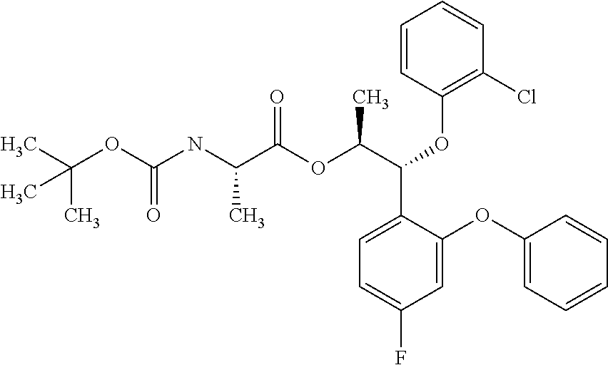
C(OC(NC(C(OC(C(C1=CC=C(F)C=C1OC1=CC=CC=C1)OC1=C(Cl)C=CC=C1)C)=O)C)=O)(C)(C)C
